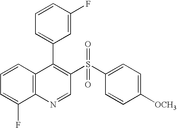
C12=C(C=CC=C1F)C(C1=CC=CC(F)=C1)=C(S(C1=CC=C([OCH3])C=C1)(=O)=O)C=N2
